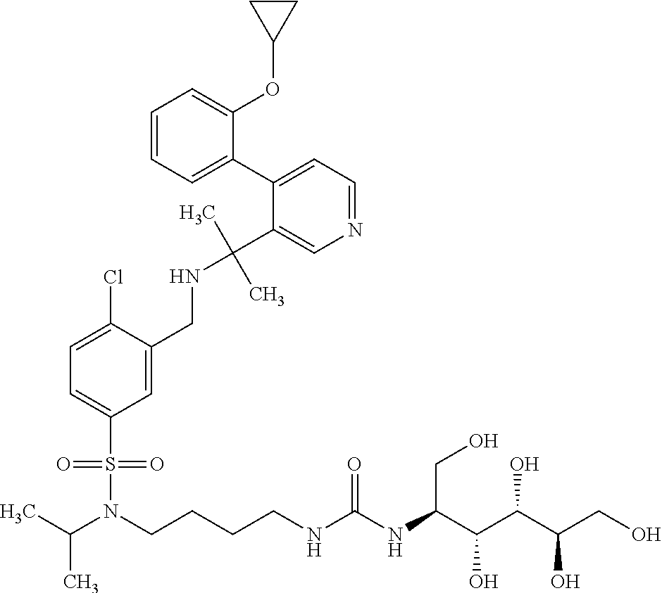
C1=C(Cl)C(CNC(C2=CN=CC=C2C2=CC=CC=C2OC2CC2)(C)C)=CC(S(N(CCCCNC(NC(C(C(C(CO)O)O)O)CO)=O)C(C)C)(=O)=O)=C1
